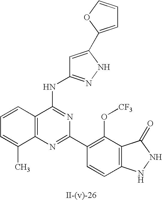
C12=C(N=C(C3=C(O[CF3])C4=C(C=C3)NNC4=O)N=C1NC1=NNC(C3=CC=CO3)=C1)C(C)=CC=C2
